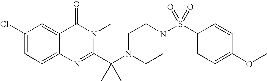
C1(Cl)=CC=C2C(=C1)C(=O)N(C)C(C(N1CCN(S(C3=CC=C(OC)C=C3)(=O)=O)CC1)(C)C)=N2
